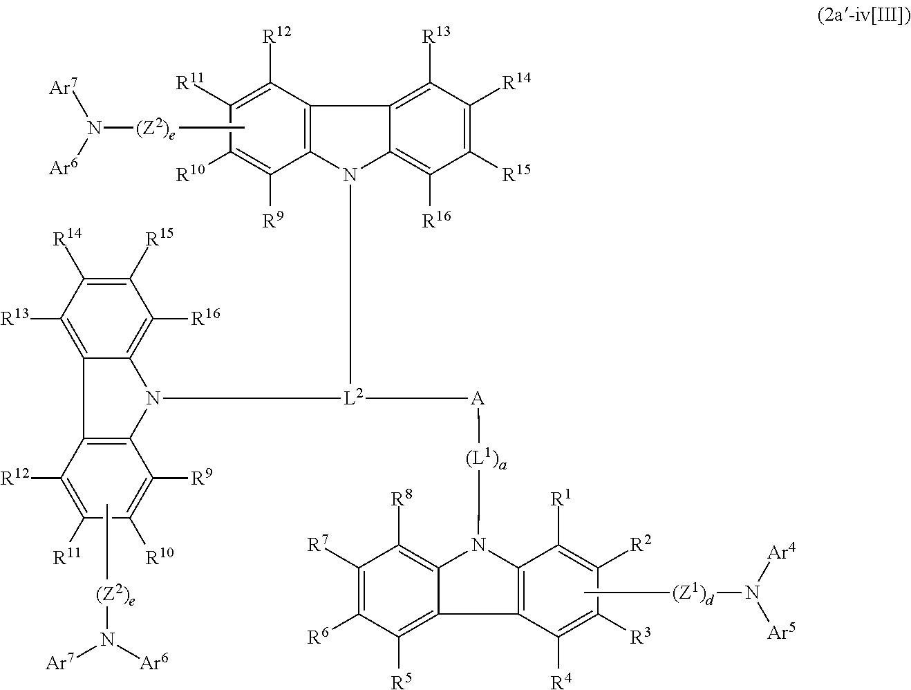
N([(Z1)d]C)([Ar4])[Ar5].C1([R12])=C([R11])C([R10])=C([R9])C2=C1C1=C([R13])C([R14])=C([R15])C([R16])=C1N2[L2]([A][(L1)a]N1C2=C(C([R4])=C([R3])C([R2])=C2[R1])C2=C([R5])C([R6])=C([R7])C([R8])=C12)N1C2=C(C([R12])=C([R11])C([R10])=C2[R9])C2=C([R13])C([R14])=C([R15])C([R16])=C21.N([(Z2)e]C)([Ar6])[Ar7].N([(Z2)e]C)([Ar6])[Ar7]
